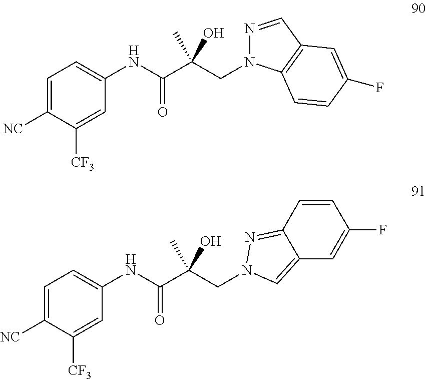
C1=C([NC])C([CF3])=CC(NC(C(CN2N=CC3=C2C=CC(F)=C3)(O)C)=O)=C1.C1=C([NC])C([CF3])=CC(NC(C(CN2N=C3C(=C2)C=C(F)C=C3)(O)C)=O)=C1
